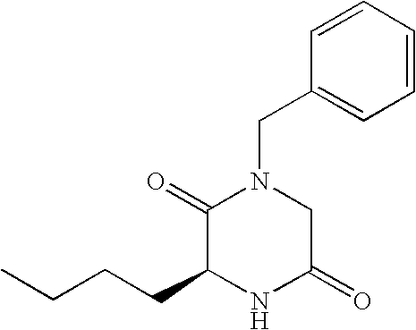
C1=CC(CN2C(=O)C(CCCC)NC(=O)C2)=CC=C1
